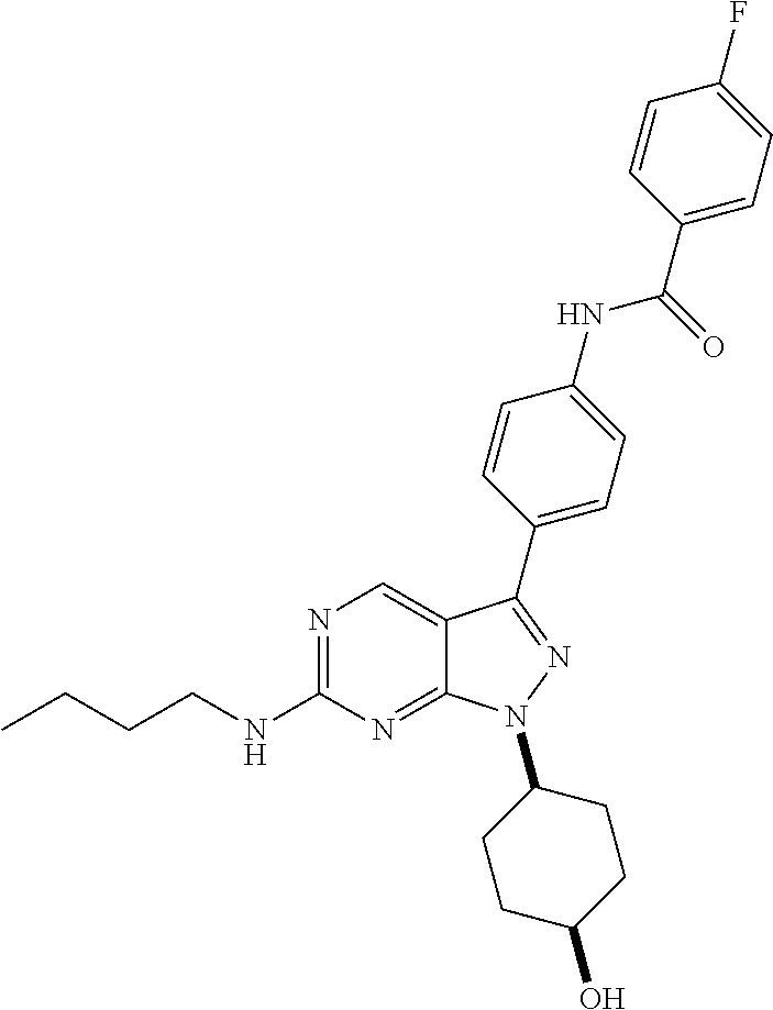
N1=C(NCCCC)N=C2C(=C1)C(C1=CC=C(NC(C3=CC=C(F)C=C3)=O)C=C1)=NN2C1CCC(O)CC1
